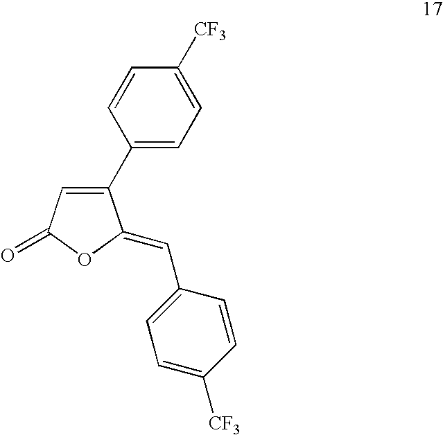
C1(C2=CC=C([CF3])C=C2)=CC(=O)OC1=CC1=CC=C([CF3])C=C1
